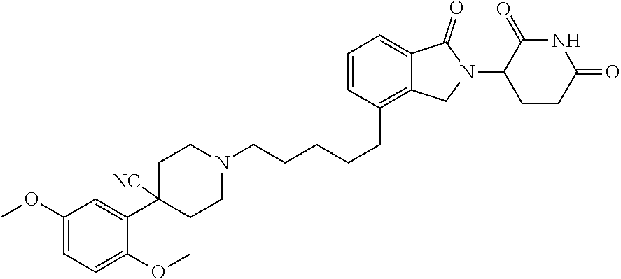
C1=CC(CCCCCN2CCC(C3=CC(OC)=CC=C3OC)([NC])CC2)=C2C(=C1)C(=O)N(C1C(=O)NC(=O)CC1)C2
